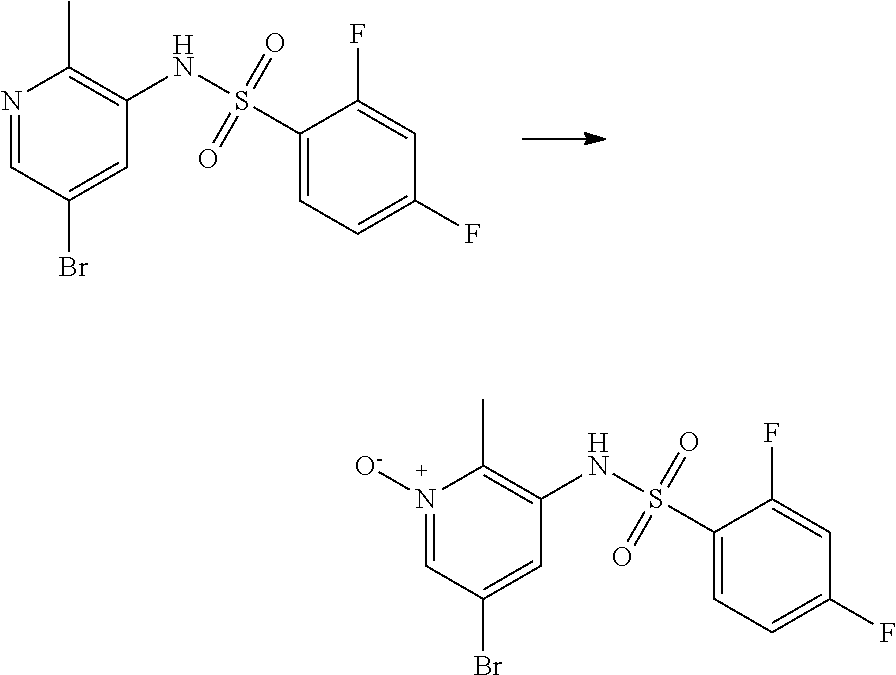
N1=CC(Br)=CC(NS(C2=CC=C(F)C=C2F)(=O)=O)=C1C.N1([O-])=CC(Br)=CC(NS(C2=CC=C(F)C=C2F)(=O)=O)=C1C
